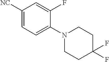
C1([NC])=CC=C(N2CCC(F)(F)CC2)C(F)=C1
